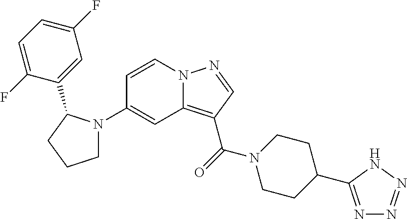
N12C(=C(C(=O)N3CCC(C4=NN=NN4)CC3)C=N1)C=C(N1CCCC1C1=CC(F)=CC=C1F)C=C2
